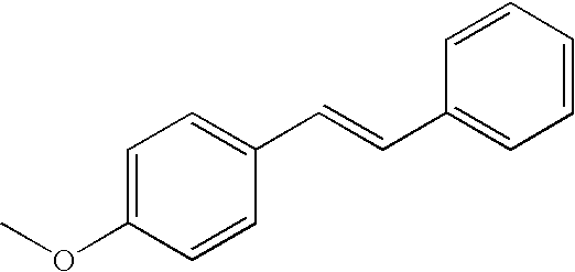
C1=C(OC)C=CC(C=CC2=CC=CC=C2)=C1
